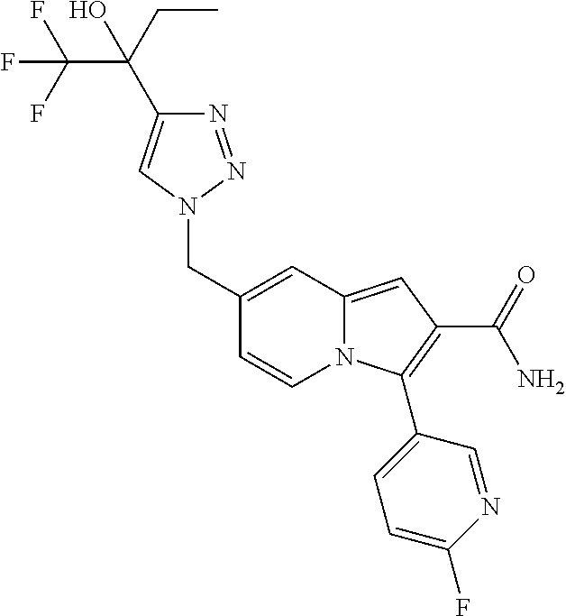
C(C1=CC2=CC(C(=O)N)=C(C3=CC=C(F)N=C3)N2C=C1)N1C=C(C(CC)(O)C(F)(F)F)N=N1
